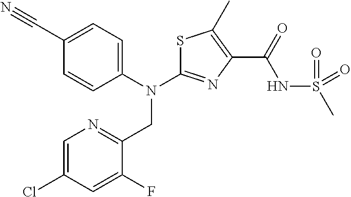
C1=C(Cl)C=C(F)C(CN(C2=NC(C(=O)NS(C)(=O)=O)=C(C)S2)C2=CC=C(C#N)C=C2)=N1
